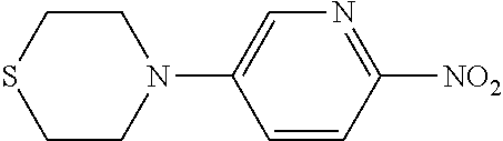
S1CCN(C2=CN=C([NO2])C=C2)CC1
